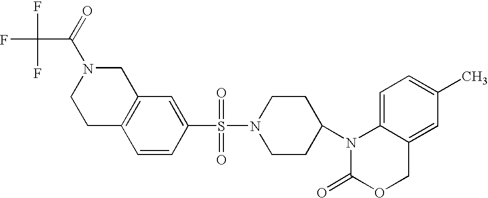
C1=C2C(=CC(C)=C1)COC(=O)N2C1CCN(S(=O)(=O)C2=CC3=C(C=C2)CCN(C(=O)C(F)(F)F)C3)CC1
